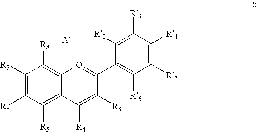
C1([R7])=C([R6])C([R5])=C2C(=C1[R8])O=C(C1=C([R6])C([R5])=C([R4])C([R3])=C1[R2])C([R3])=C2[R4]
